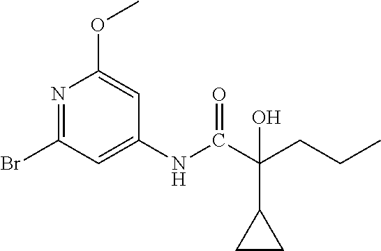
N1=C(Br)C=C(NC(C(CCC)(C2CC2)O)=O)C=C1OC
